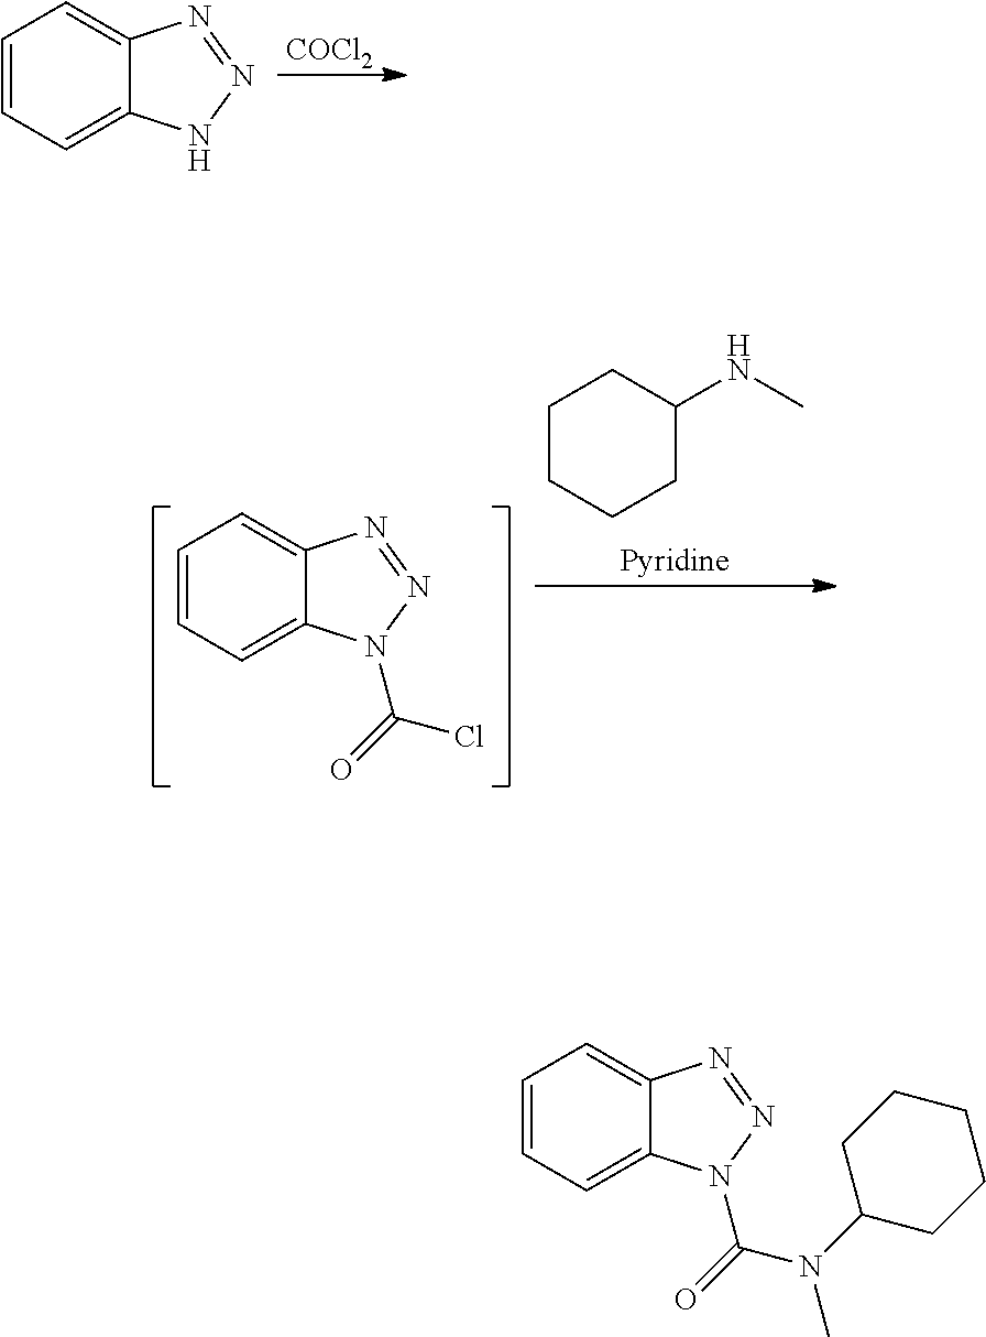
C1=CC=C2C(=C1)N=NN2.[COCl2].C1=CC=C2C(=C1)N=NN2C(=O)N(C1CCCCC1)C.C1=CC=C2C(=C1)N=NN2C(=O)Cl.C1CCCC(NC)C1
